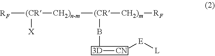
[RF][(CR]([X])[CH2)n-m][(CR]([CH2)m][RF])B[3D][CN][E][L]
